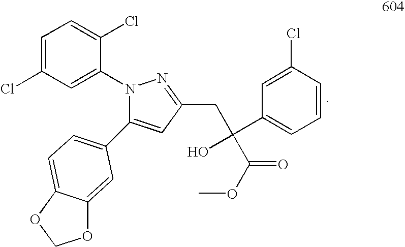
N1(C2=CC(Cl)=CC=C2Cl)C(C2=CC=C3C(=C2)OCO3)=CC(CC(C(OC)=O)(O)C2=CC=CC(Cl)=C2)=N1
